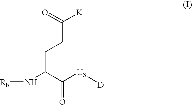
N(C(C([U3][D])=O)CCC([K])=O)[Rb]
